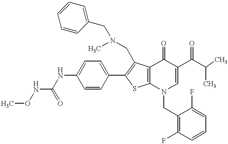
N(C(=O)NC1=CC=C(C2=C(CN(C)CC3=CC=CC=C3)C3=C(S2)N(CC2=C(F)C=CC=C2F)C=C(C(C(C)C)=O)C3=O)C=C1)OC
